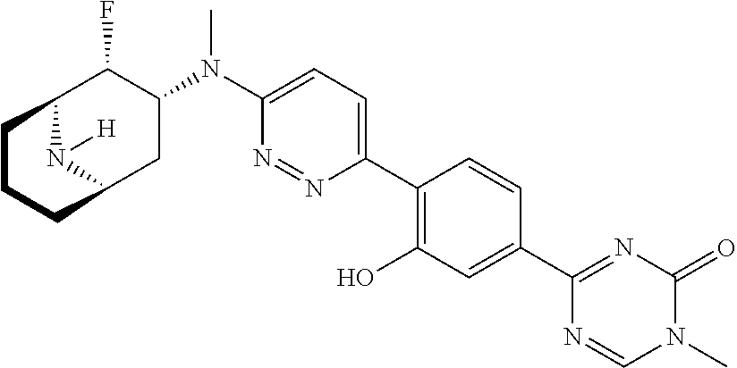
C12N([H])C(CC(N(C3=CC=C(C4=C(O)C=C(C5=NC(=O)N(C)C=N5)C=C4)N=N3)C)C1F)CCC2
